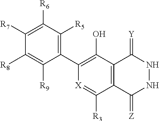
C1(C2=C([R5])C([R6])=C([R7])C([R8])=C2[R9])=C(O)C2=C(C([R3])=[X]1)C(=[Z])NNC2=[Y]
